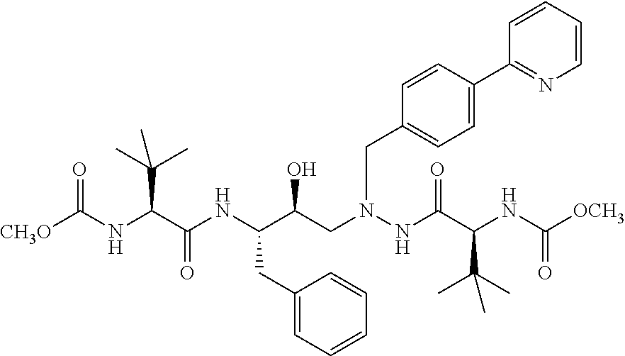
[CH3O]C(NC(C(NC(C(CN(NC(C(NC([OCH3])=O)C(C)(C)C)=O)CC1=CC=C(C2=NC=CC=C2)C=C1)O)CC1=CC=CC=C1)=O)C(C)(C)C)=O
